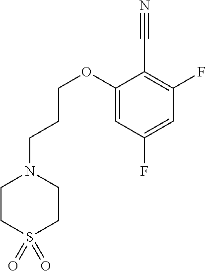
C1(OCCCN2CCS(=O)(=O)CC2)=CC(F)=CC(F)=C1C#N
